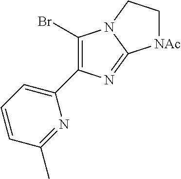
C1(Br)=C(C2=CC=CC(C)=N2)N=C2N1CC[NAc]2
